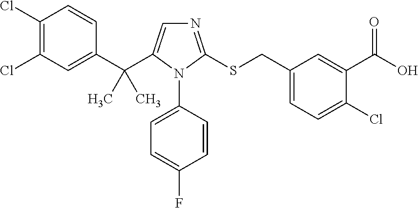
C1(C(C2=CN=C(SCC3=CC=C(Cl)C(C(O)=O)=C3)N2C2=CC=C(F)C=C2)(C)C)=CC(Cl)=C(Cl)C=C1
